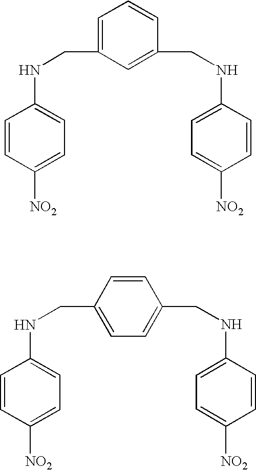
C1=CC(CNC2=CC=C([NO2])C=C2)=CC=C1CNC1=CC=C([NO2])C=C1.C1=C(CNC2=CC=C([NO2])C=C2)C=C(CNC2=CC=C([NO2])C=C2)C=C1
